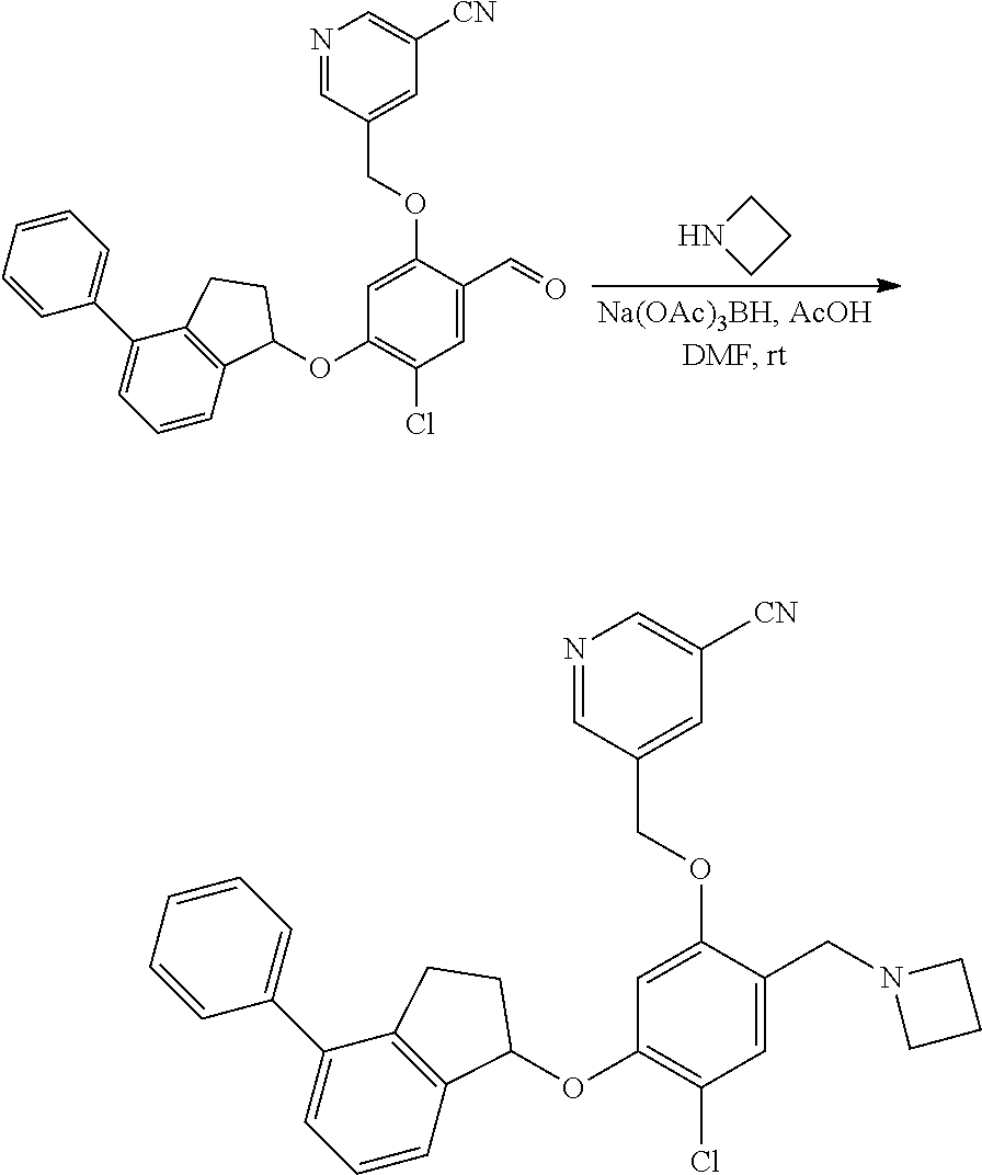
C1=C(OCC2=CC([CN])=CN=C2)C(C=O)=CC(Cl)=C1OC1C2=C(C(C3=CC=CC=C3)=CC=C2)CC1.C1NCC1.C1=C(OCC2=CC([CN])=CN=C2)C(CN2CCC2)=CC(Cl)=C1OC1C2=C(C(C3=CC=CC=C3)=CC=C2)CC1
